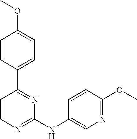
C1=CC(C2=NC(NC3=CN=C(OC)C=C3)=NC=C2)=CC=C1OC
